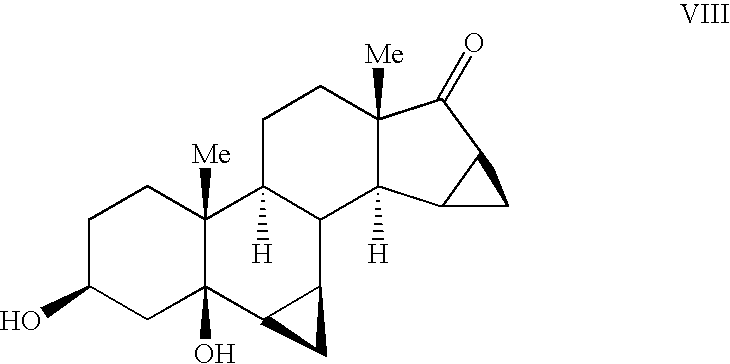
C1C(O)CC2(O)C([Me])(C1)C1([H])C(C3C2C3)C2([H])C([Me])(CC1)C(=O)C1C2C1
